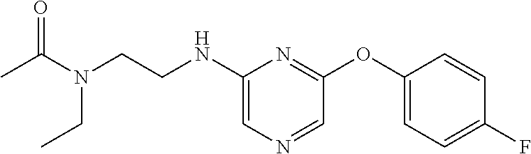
C1(NCCN(C(C)=O)CC)=CN=CC(OC2=CC=C(F)C=C2)=N1
